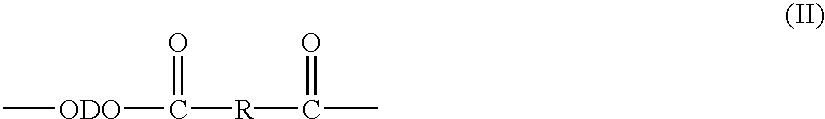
C([R]C(C)=O)([ODO]C)=O
